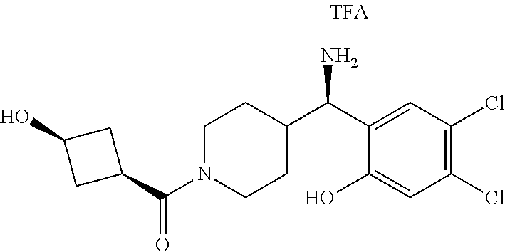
C1(O)=CC(Cl)=C(Cl)C=C1C(C1CCN(C(C2CC(O)C2)=O)CC1)N
